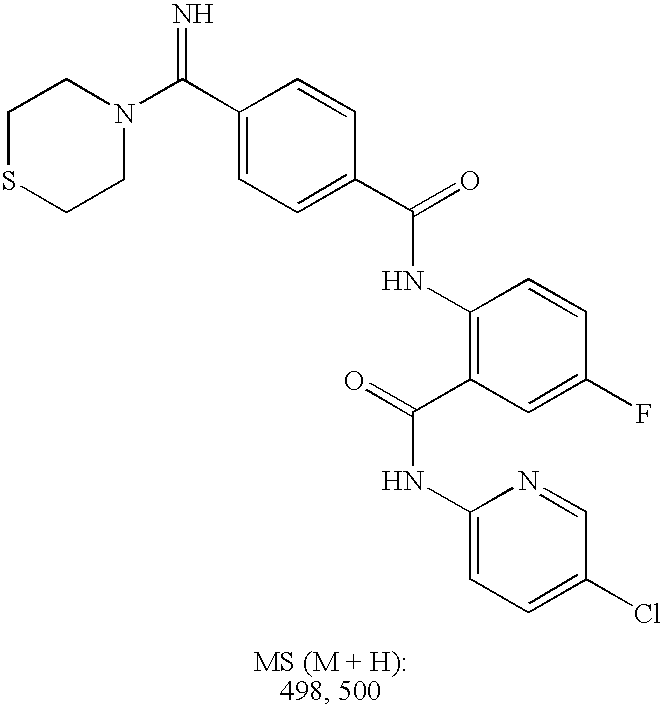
C1(C(=N)N2CCSCC2)=CC=C(C(=O)NC2=C(C(=O)NC3=CC=C(Cl)C=N3)C=C(F)C=C2)C=C1
